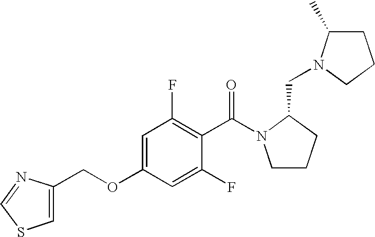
C1CCC(CN2C(C)CCC2)N1C(C1=C(F)C=C(OCC2=CSC=N2)C=C1F)=O
